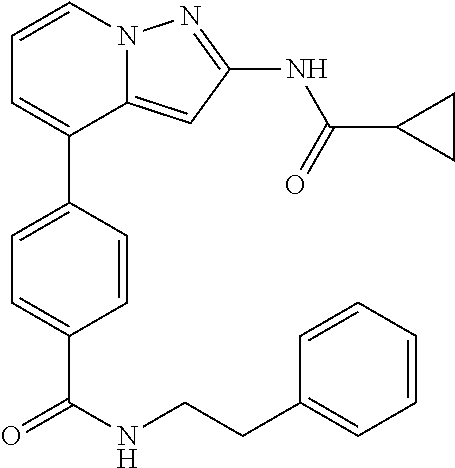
C12=CC(NC(C3CC3)=O)=NN1C=CC=C2C1=CC=C(C(=O)NCCC2=CC=CC=C2)C=C1
